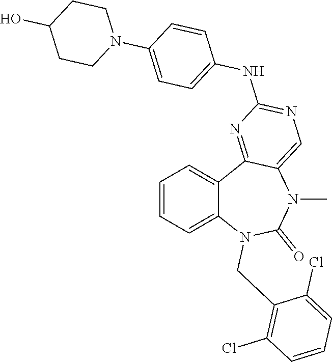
C1=CC=C2C(=C1)C1=NC(NC3=CC=C(N4CCC(O)CC4)C=C3)=NC=C1N(C)C(=O)N2CC1=C(Cl)C=CC=C1Cl
